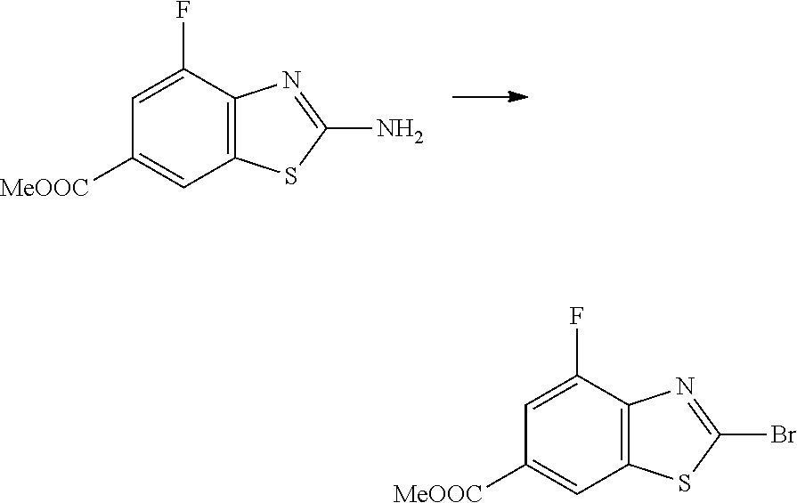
C12=C(C(F)=CC([MeOOC])=C1)N=C(N)S2.C12=C(C(F)=CC([MeOOC])=C1)N=C(Br)S2
